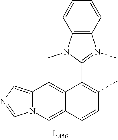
C1(C2=C(C)C=CC3=CN4C(=CN=C4)C=C23)=N(C)C2=C(N1C)C=CC=C2
